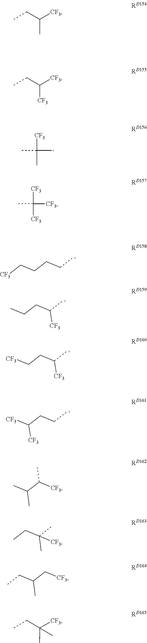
[CF3]C(CC)C.[CF3]C(CC)[CF3].[CF3]C([CF3])(C)[CF3].[CF3]C(C(C)C)C.CC(C)(CC)[CF3].[CF3]CC(C)CC.[CF3]C(C)(CC)C.[CF3]C(C)(C)C.C(C)CCC[CF3].C(C)(CCC)[CF3].C(C)(CC[CF3])[CF3].C(C)CC([CF3])[CF3]
